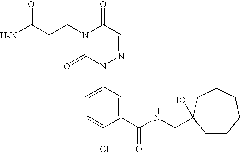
N1(CCC(N)=O)C(=O)N(C2=CC=C(Cl)C(C(NCC3(O)CCCCCC3)=O)=C2)N=CC1=O
